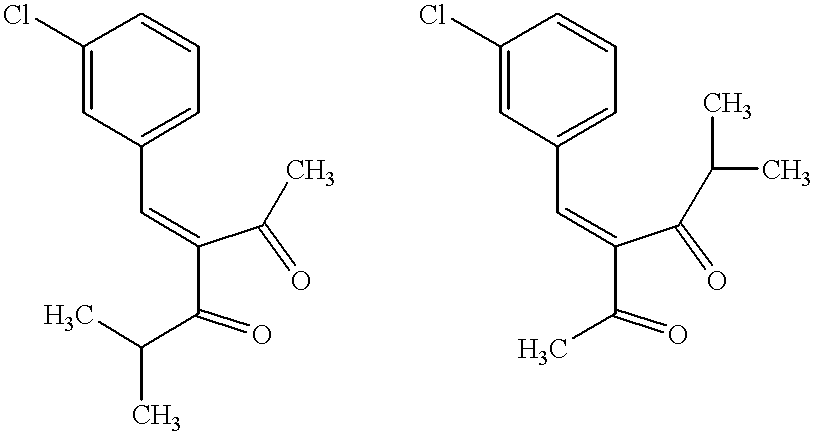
C1(C=C(C(=O)C(C)C)C(=O)C)=CC=CC(Cl)=C1.C1(C=C(C(=O)C)C(=O)C(C)C)=CC=CC(Cl)=C1
